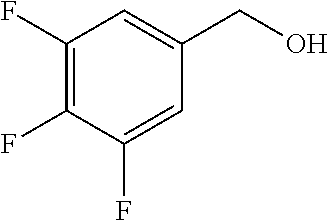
C1(F)=C(F)C=C(CO)C=C1F
